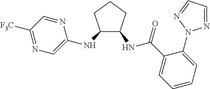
C1([F3C])=NC=C(NC2C(NC(C3=CC=CC=C3N3N=CC=N3)=O)CCC2)N=C1
